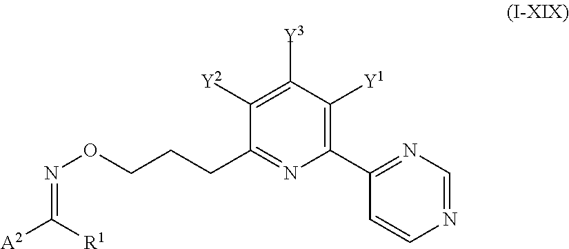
C1(C2=NC=NC=C2)=C([Y1])C([Y3])=C([Y2])C(CCCON=C([A2])[R1])=N1
